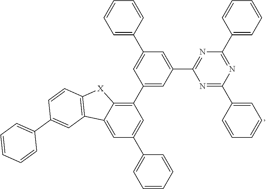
C1=C(C2=CC(C3=C4C(=CC(C5=CC=CC=C5)=C3)C3=C([X]4)C=CC(C4=CC=CC=C4)=C3)=CC(C3=NC(C4=CC=CC=C4)=NC(C4=CC=CC=C4)=N3)=C2)C=CC=C1
